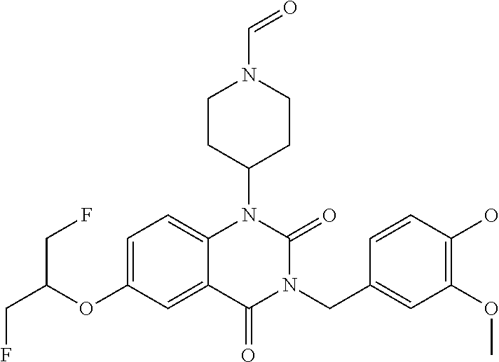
C1=C(OC(CF)CF)C=C2C(=C1)N(C1CCN(C=O)CC1)C(=O)N(CC1=CC(OC)=C(O)C=C1)C2=O
